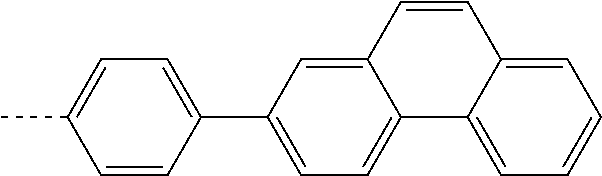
CC1=CC=C(C2=CC=C3C(=C2)C=CC2=CC=CC=C32)C=C1
